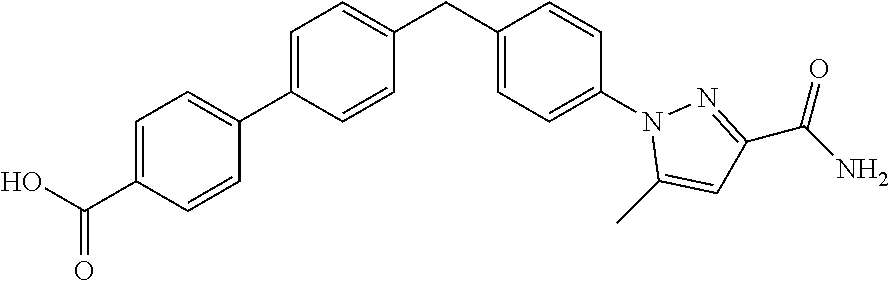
C1=C(C2=CC=C(C(=O)O)C=C2)C=CC(CC2=CC=C(N3C(C)=CC(C(N)=O)=N3)C=C2)=C1
